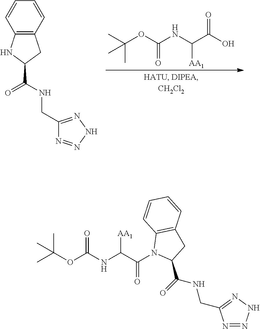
O=C(O)C(NC(OC(C)(C)C)=O)[AA1].C12=C(C=CC=C1)CC(C(NCC1=NNN=N1)=O)N2.O=C(C(NC(OC(C)(C)C)=O)[AA1])N1C(C(NCC2=NNN=N2)=O)CC2=C1C=CC=C2
